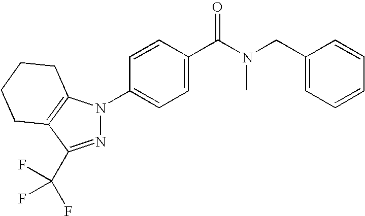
C1=CC(C(N(C)CC2=CC=CC=C2)=O)=CC=C1N1N=C(C(F)(F)F)C2=C1CCCC2
